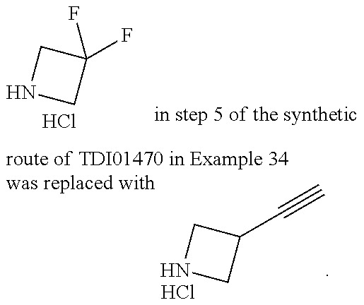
N1CC(F)(F)C1.Cl.N1CC(C#C)C1.Cl
